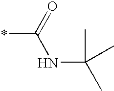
N(C(=O)*)C(C)(C)C
